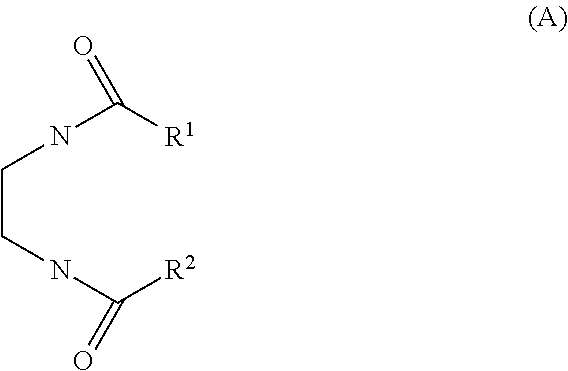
C(CNC([R2])=O)NC([R1])=O
